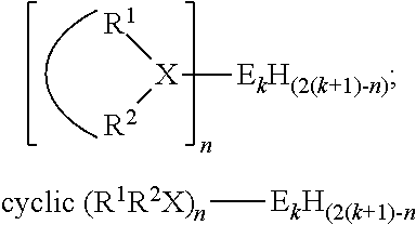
[X]([EkH(2(k+1)-n)])([R1])[R2].[cyclic (R1R2X)n][EkH(2(k+1)-n]
